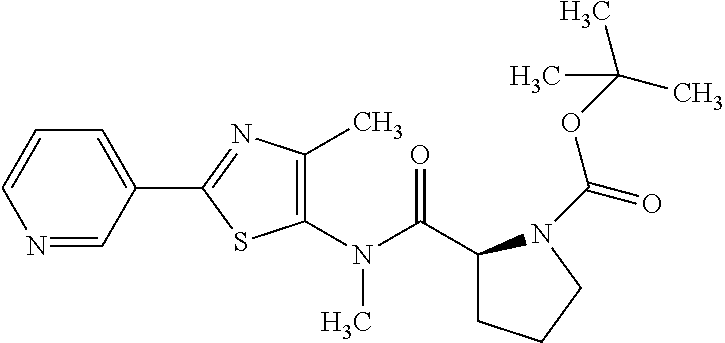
C1(N(C(=O)C2CCCN2C(OC(C)(C)C)=O)C)=C(C)N=C(C2=CC=CN=C2)S1
